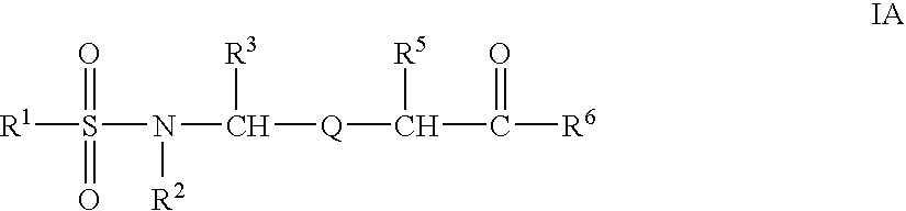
[R1]S(N(C([Q]C(C(=O)[R6])[R5])[R3])[R2])(=O)=O
